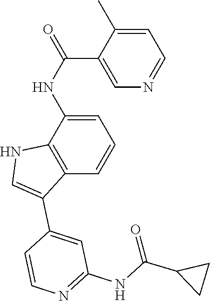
C1=C(NC(C2=CN=CC=C2C)=O)C2=C(C=C1)C(C1=CC(NC(=O)C3CC3)=NC=C1)=CN2
